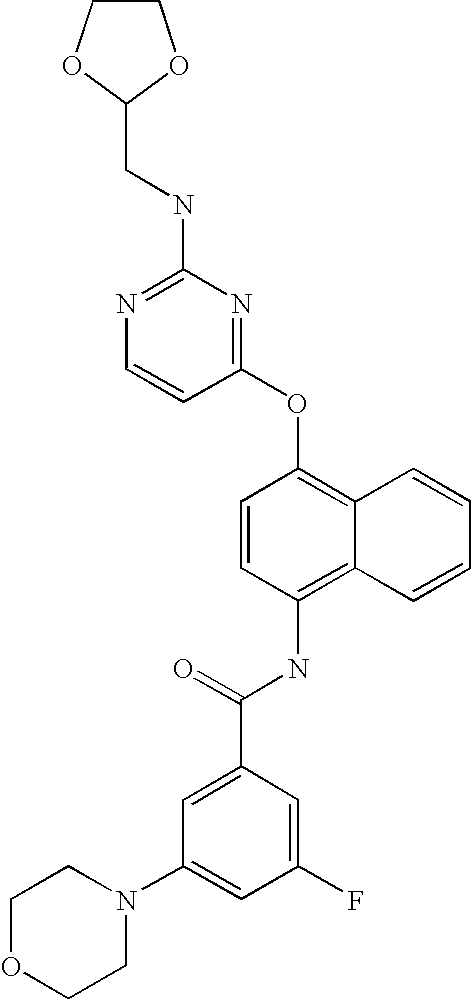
N1=C(NCC2OCCO2)N=C(OC2=C3C(=C(NC(C4=CC(N5CCOCC5)=CC(F)=C4)=O)C=C2)C=CC=C3)C=C1
